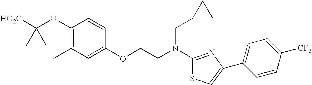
[HO2C]C(OC1=C(C)C=C(OCCN(C2=NC(C3=CC=C([CF3])C=C3)=CS2)CC2CC2)C=C1)(C)C
